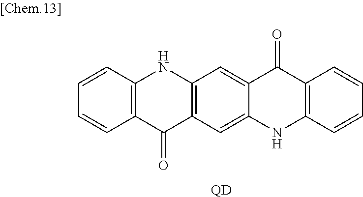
C1=CC2=C(C=C1)C(=O)C1=C(N2)C=C2C(=C1)NC1=C(C2=O)C=CC=C1.[QD]
